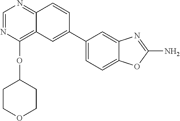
C1(OC2CCOCC2)=C2C(=NC=N1)C=CC(C1=CC=C3C(=C1)N=C(N)O3)=C2
